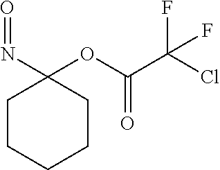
C1CCC(N=O)(OC(C(Cl)(F)F)=O)CC1
